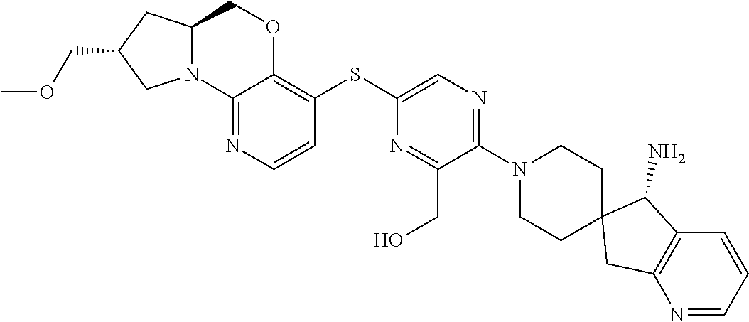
C12(CC3=C(C1N)C=CC=N3)CCN(C1=NC=C(SC3=C4OCC5N(C4=NC=C3)CC(COC)C5)N=C1CO)CC2
